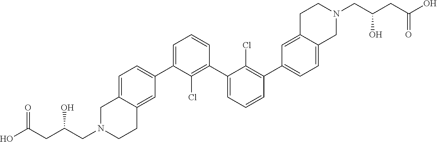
C1=C(C2=CC=C3C(=C2)CCN(CC(CC(=O)O)O)C3)C(Cl)=C(C2=CC=CC(C3=CC=C4C(=C3)CCN(CC(CC(O)=O)O)C4)=C2Cl)C=C1
